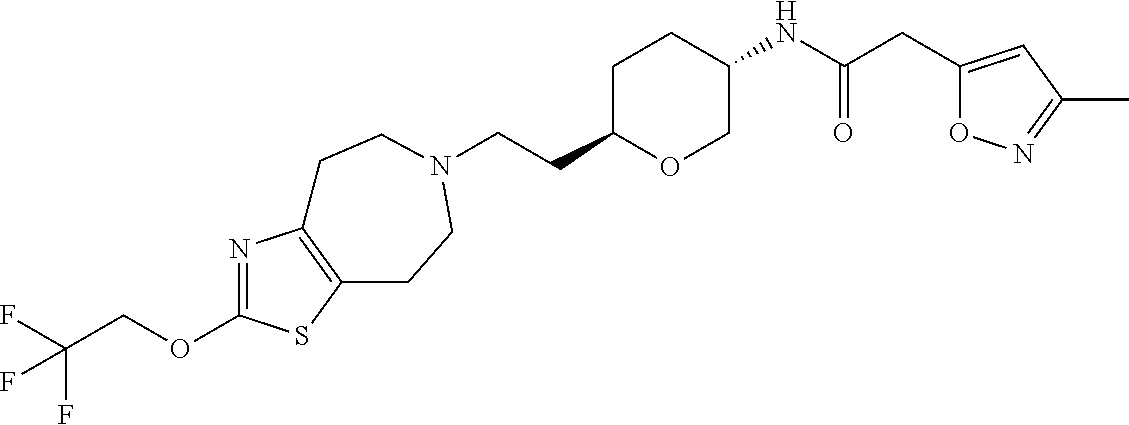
C(CC1OCC(NC(CC2=CC(C)=NO2)=O)CC1)N1CCC2=C(N=C(OCC(F)(F)F)S2)CC1
